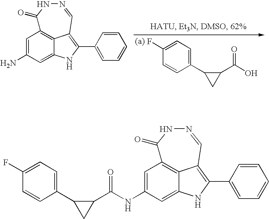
OC(C1C(C2=CC=C(F)C=C2)C1)=O.C1=C(N)C=C2NC(C3=CC=CC=C3)=C3C2=C1C(=O)NN=C3.C1=C(NC(C2C(C3=CC=C(F)C=C3)C2)=O)C=C2NC(C3=CC=CC=C3)=C3C2=C1C(=O)NN=C3
